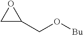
C1C(CO[Bu])O1
